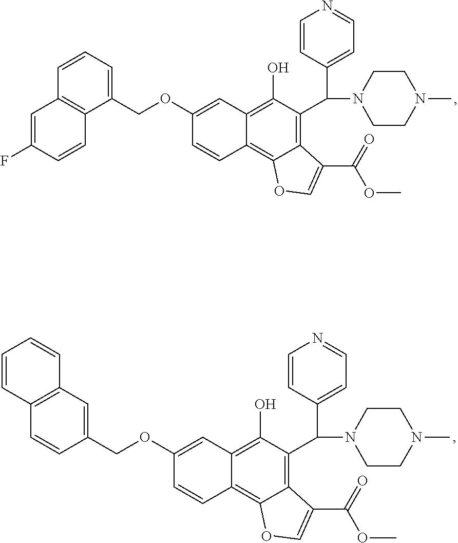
C1(OCC2=CC=CC3=C2C=CC(F)=C3)=CC2=C(O)C(C(C3=CC=NC=C3)N3CCN(C)CC3)=C3C(=C2C=C1)OC=C3C(=O)OC.C1(OCC2=CC3=C(C=C2)C=CC=C3)=CC2=C(O)C(C(C3=CC=NC=C3)N3CCN(C)CC3)=C3C(=C2C=C1)OC=C3C(=O)OC
